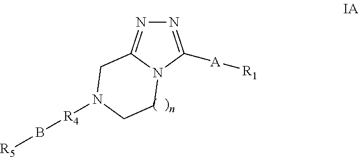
N1=C([A][R1])N2C(=N1)CN([R4]B[R5])CC2
